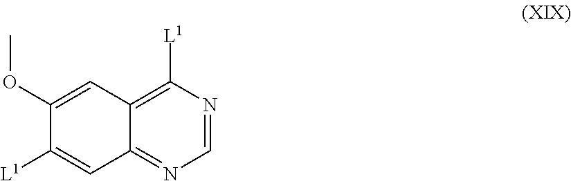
C1(OC)=CC2=C([L1])N=CN=C2C=C1[L1]
